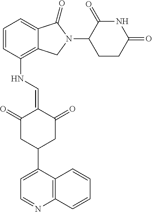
C12=C(NC=C3C(=O)CC(C4=CC=NC5=C4C=CC=C5)CC3=O)C=CC=C1C(=O)N(C1C(=O)NC(=O)CC1)C2
